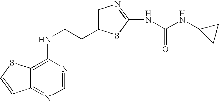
C(CNC1=C2C(=NC=N1)C=CS2)C1=CN=C(NC(=O)NC2CC2)S1
